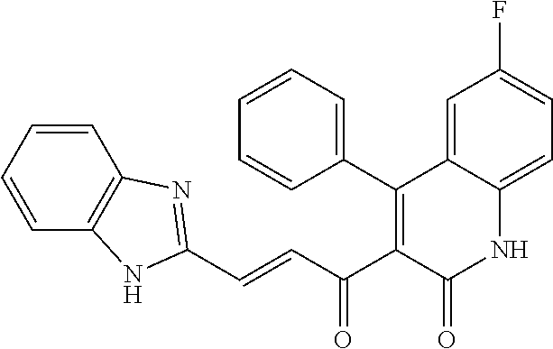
C1=CC=CC2=C1N=C(C=CC(C1=C(C3=CC=CC=C3)C3=CC(F)=CC=C3NC1=O)=O)N2
